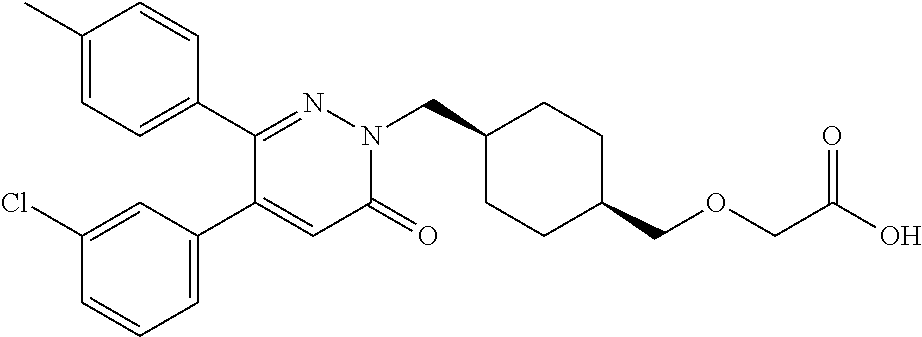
C1(C)=CC=C(C2=NN(CC3CCC(COCC(O)=O)CC3)C(=O)C=C2C2=CC=CC(Cl)=C2)C=C1
